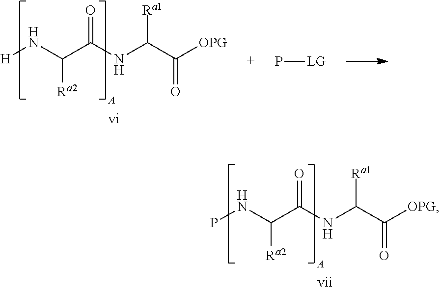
[H]NC(C(NC(C([OPG])=O)[Ra1])=O)[Ra2].P[LG].PNC(C(NC(C([OPG])=O)[Ra1])=O)[Ra2]
